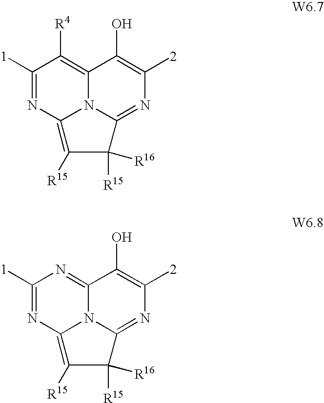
N12C3=C([R4])C([1])=NC1=C([R15])C([R15])([R16])C2=NC([2])=C3O.N12C3=NC([1])=NC1=C([R15])C([R15])([R16])C2=NC([2])=C3O
